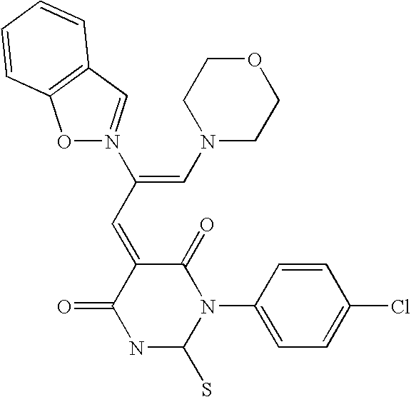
O1N(C(=CN2CCOCC2)C=C2C(=O)NC(S)N(C3=CC=C(Cl)C=C3)C2=O)=CC2=C1C=CC=C2
